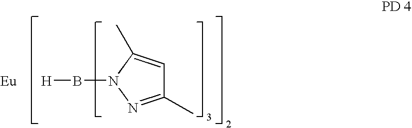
C1(C)=NN(B[H])C(C)=C1.[Eu]
